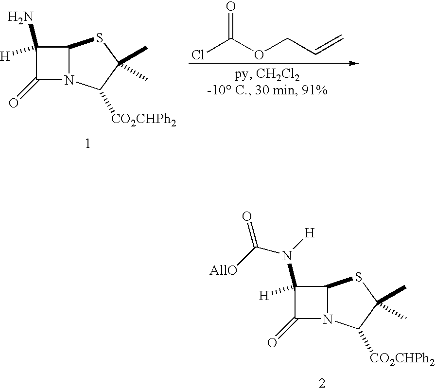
C12N(C([CO2CHPh2])C(C)(C)S1)C(=O)C2(N([H])C([AllO])=O)[H].C12N(C([CO2CHPh2])C(C)(C)S1)C(=O)C2(N)[H].ClC(OCC=C)=O
